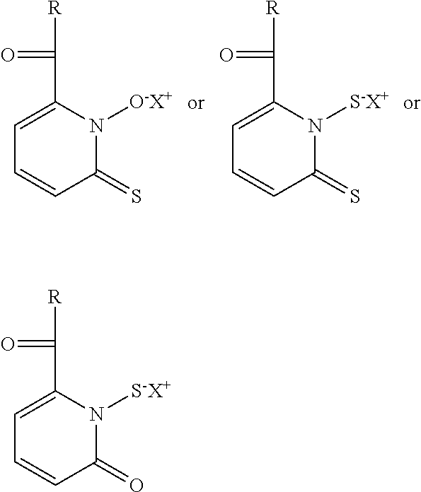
C1=C(C(=O)[R])N([O-X+])C(=S)C=C1.C1=C(C(=O)[R])N([S-X+])C(=S)C=C1.C1=C(C(=O)[R])N([S-X+])C(=O)C=C1
